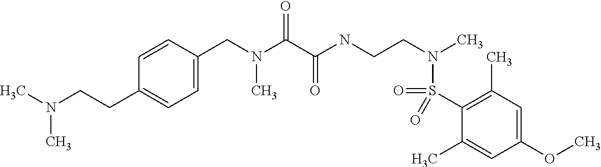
C1(CN(C(C(NCCN(C)S(C2=C(C)C=C(OC)C=C2C)(=O)=O)=O)=O)C)=CC=C(CCN(C)C)C=C1
